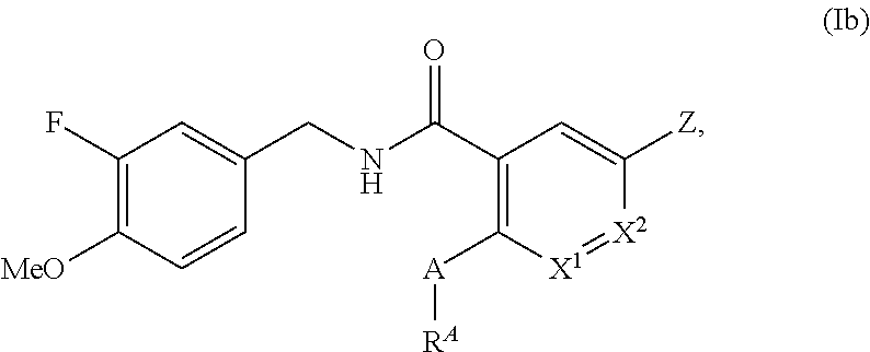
C1(F)=C([MeO])C=CC(CNC(C2=C([A][RA])[X1]=[X2]C([Z])=C2)=O)=C1
